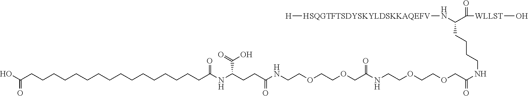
C(CCCCCCCCCCCCCCCCC(NC(C(O)=O)CCC(NCCOCCOCC(NCCOCCOCC(NCCCCC(N[HSQGTFTSDYSKYLDSKKAQEFV][H])C(=O)[WLLST]O)=O)=O)=O)=O)(O)=O
